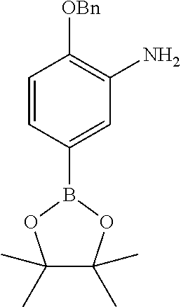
C1(B2OC(C)(C)C(C)(C)O2)=CC(N)=C([OBn])C=C1
